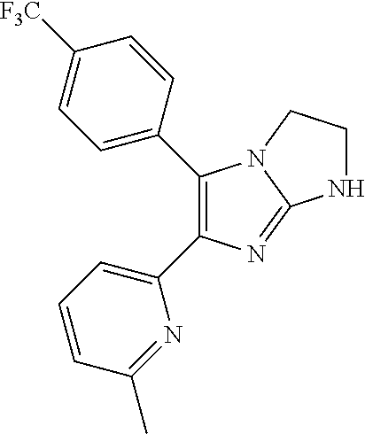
C1=C(C2=C(C3=CC=CC(C)=N3)N=C3N2CCN3)C=CC([F3C])=C1
